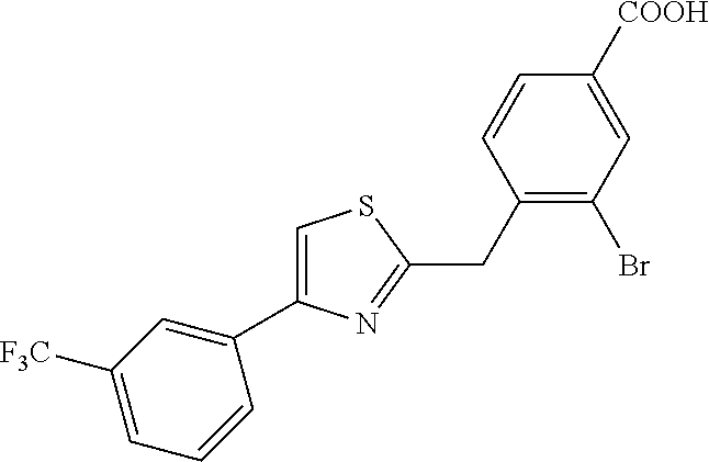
C1=C(C2=CC([F3C])=CC=C2)N=C(CC2=C(Br)C=C([COOH])C=C2)S1
